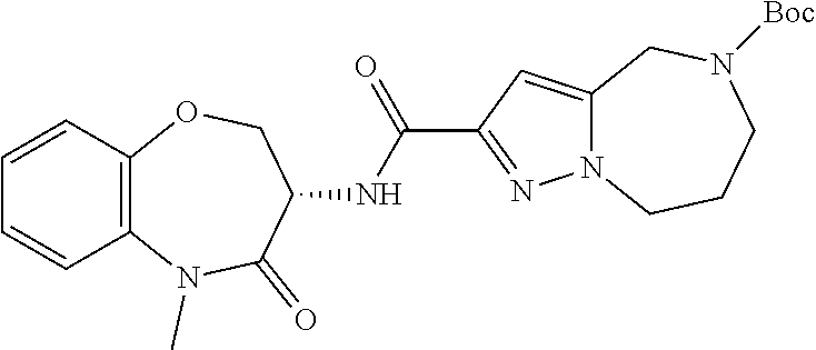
C12=C(C=CC=C1)OCC(NC(C1=NN3C(=C1)CN([Boc])CCC3)=O)C(=O)N2C
